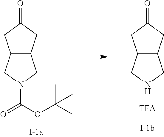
C12C(CC(=O)C1)CN(C(=O)OC(C)(C)C)C2.C12C(CC(=O)C1)CNC2
